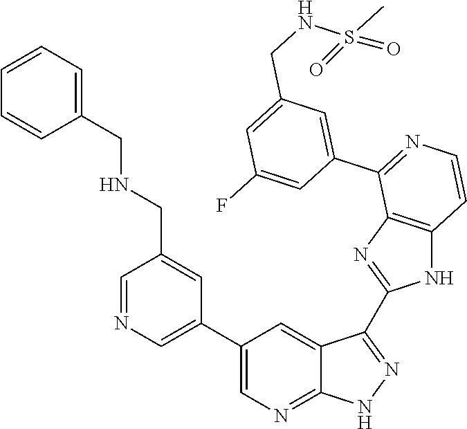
C1=NC=C(C2=CN=C3C(=C2)C(C2=NC4=C(N2)C=CN=C4C2=CC(CNS(C)(=O)=O)=CC(F)=C2)=NN3)C=C1CNCC1=CC=CC=C1
